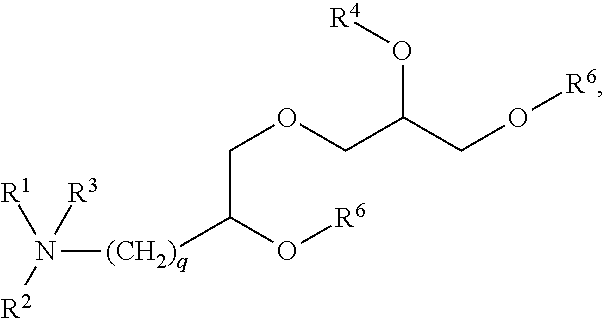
[(CH2)q](N([R2])([R1])[R3])C(O[R6])COCC(O[R4])CO[R6]
